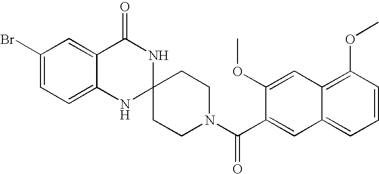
C1(Br)=CC=C2C(=C1)C(=O)NC1(N2)CCN(C(=O)C2=CC3=CC=CC(OC)=C3C=C2OC)CC1
